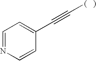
C1=NC=CC(C#C[(   )])=C1
